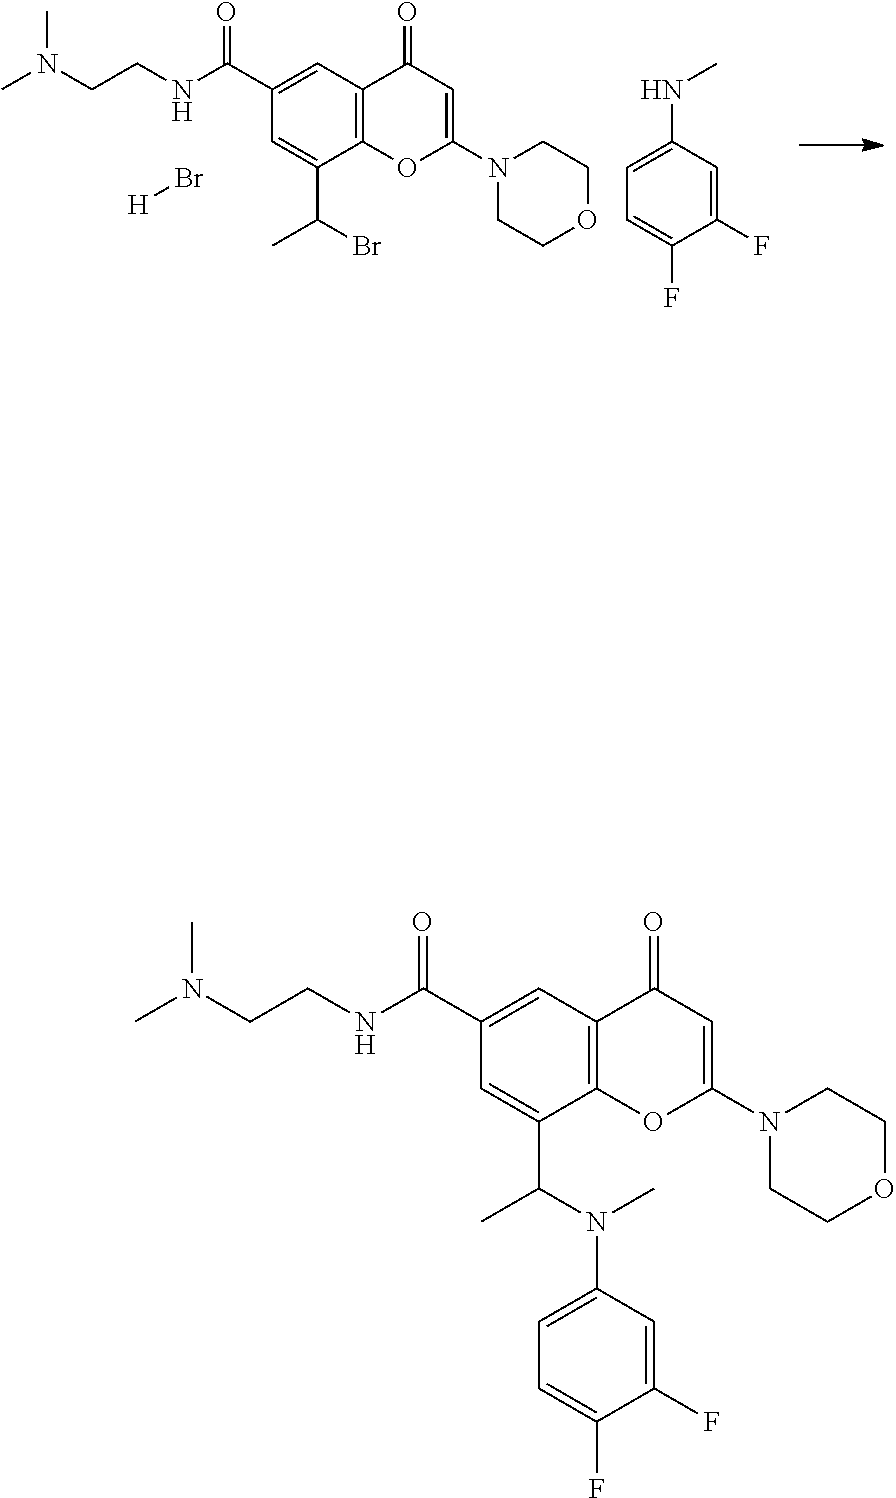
C1(C(NCCN(C)C)=O)=CC2=C(C(C(N(C)C3=CC=C(F)C(F)=C3)C)=C1)OC(N1CCOCC1)=CC2=O.C1(C(NCCN(C)C)=O)=CC2=C(C(C(Br)C)=C1)OC(N1CCOCC1)=CC2=O.[H]Br.C1=C(NC)C=C(F)C(F)=C1
